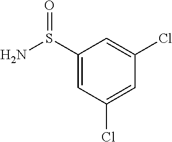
C1(S(N)=O)=CC(Cl)=CC(Cl)=C1
